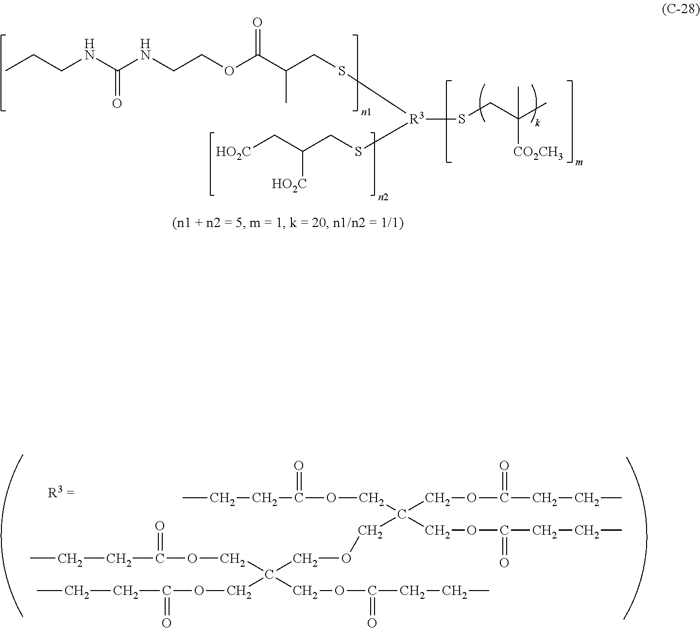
[HO2C]CC(CS[R3](SCC(C(OCCNC(NCCC)=O)=O)C)SCC(C)(C)[CO2CH3])[HO2C].C(CC(OCC(COC(=O)CCC)(COC(=O)CCC)COCC(COC(=O)CCC)(COC(=O)CCC)COC(=O)CCC)=O)C
